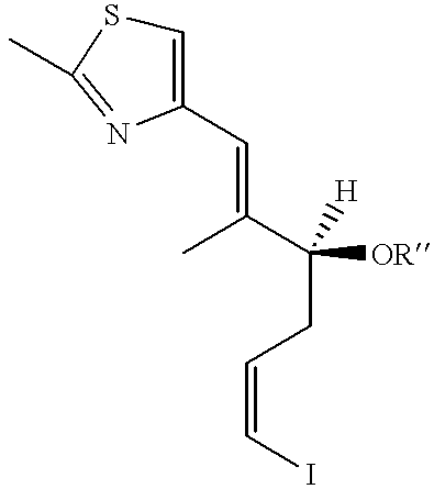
C1=C(C=C(C(CC=CI)([OR])[H])C)N=C(C)S1
